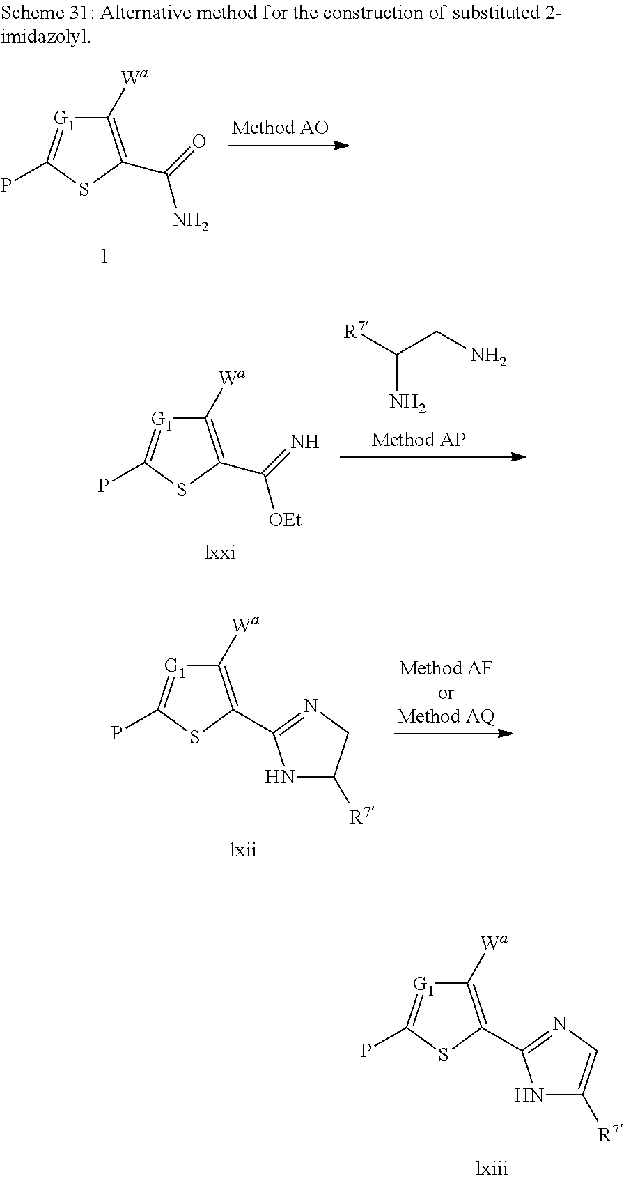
C1([Wa])=C(C(=N)[OEt])SC(P)=[G1]1.NC([R7])CN.C1([Wa])=C(C2=NCC([R7])N2)SC(P)=[G1]1.C1([Wa])=C(C2=NC=C([R7])N2)SC(P)=[G1]1.C1([Wa])=C(C(=O)N)SC(P)=[G1]1
